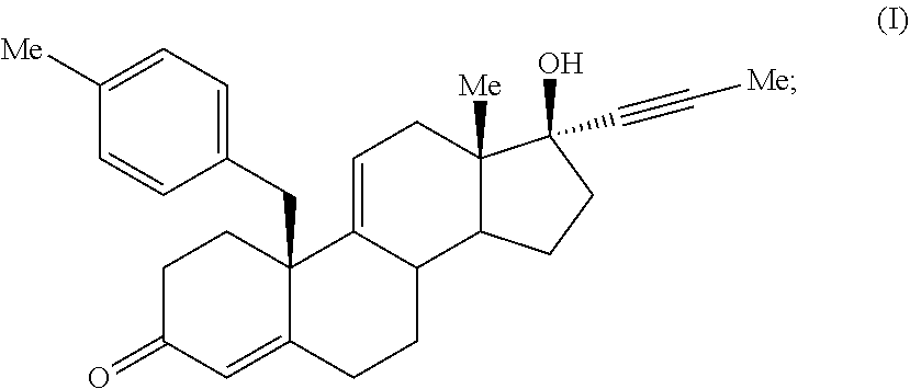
C1C(=O)C=C2C(CC3=CC=C([Me])C=C3)(C1)C1=CCC3([Me])C(C1CC2)CCC3(O)C#C[Me]
